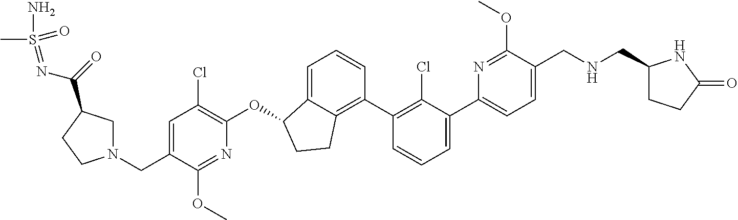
O(C1C2=CC=CC(C3=C(Cl)C(C4=CC=C(CNCC5CCC(=O)N5)C(OC)=N4)=CC=C3)=C2CC1)C1=C(Cl)C=C(CN2CC(C(=O)N=S(N)(=O)C)CC2)C(OC)=N1
